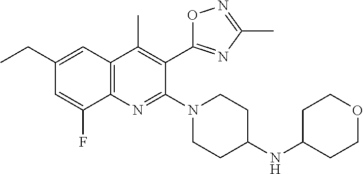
C1(CC)=CC2=C(N=C(N3CCC(NC4CCOCC4)CC3)C(C3=NC(C)=NO3)=C2C)C(F)=C1
